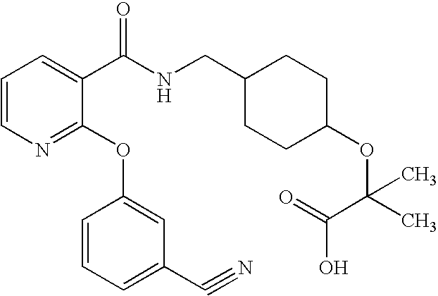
C1=CN=C(OC2=CC(C#N)=CC=C2)C(C(NCC2CCC(OC(C(O)=O)(C)C)CC2)=O)=C1
